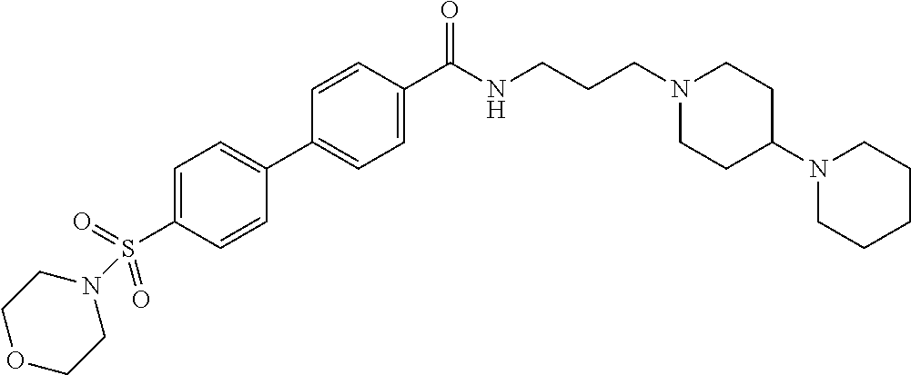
C1(C2=CC=C(S(=O)(N3CCOCC3)=O)C=C2)=CC=C(C(NCCCN2CCC(N3CCCCC3)CC2)=O)C=C1
